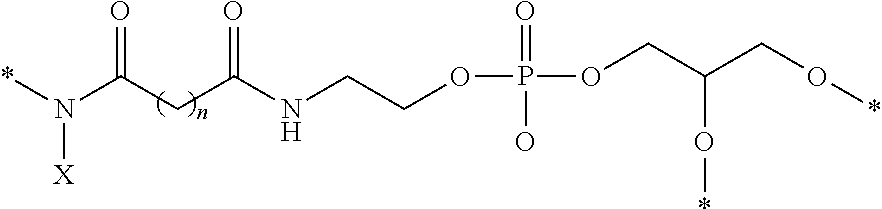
*N(C(CC(NCCOP(OCC(CO*)O*)(=O)O)=O)=O)[X]
